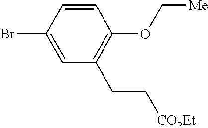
C1=CC(OC[Me])=C(CC[CO2Et])C=C1Br
